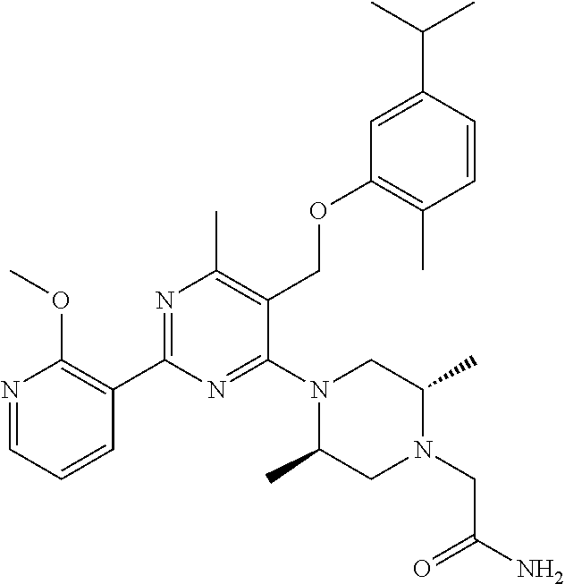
N1=CC=CC(C2=NC(C)=C(COC3=C(C)C=CC(C(C)C)=C3)C(N3C(C)CN(CC(N)=O)C(C)C3)=N2)=C1OC
